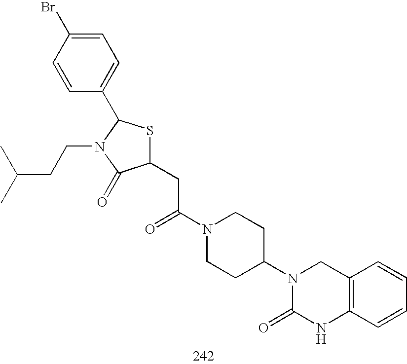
C1(CC(N2CCC(N3C(=O)NC4=C(C3)C=CC=C4)CC2)=O)SC(C2=CC=C(Br)C=C2)N(CCC(C)C)C1=O
